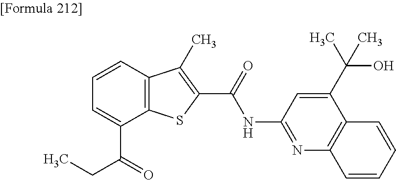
C1=C(C(=O)CC)C2=C(C=C1)C(C)=C(C(=O)NC1=NC3=C(C(C(C)(O)C)=C1)C=CC=C3)S2
